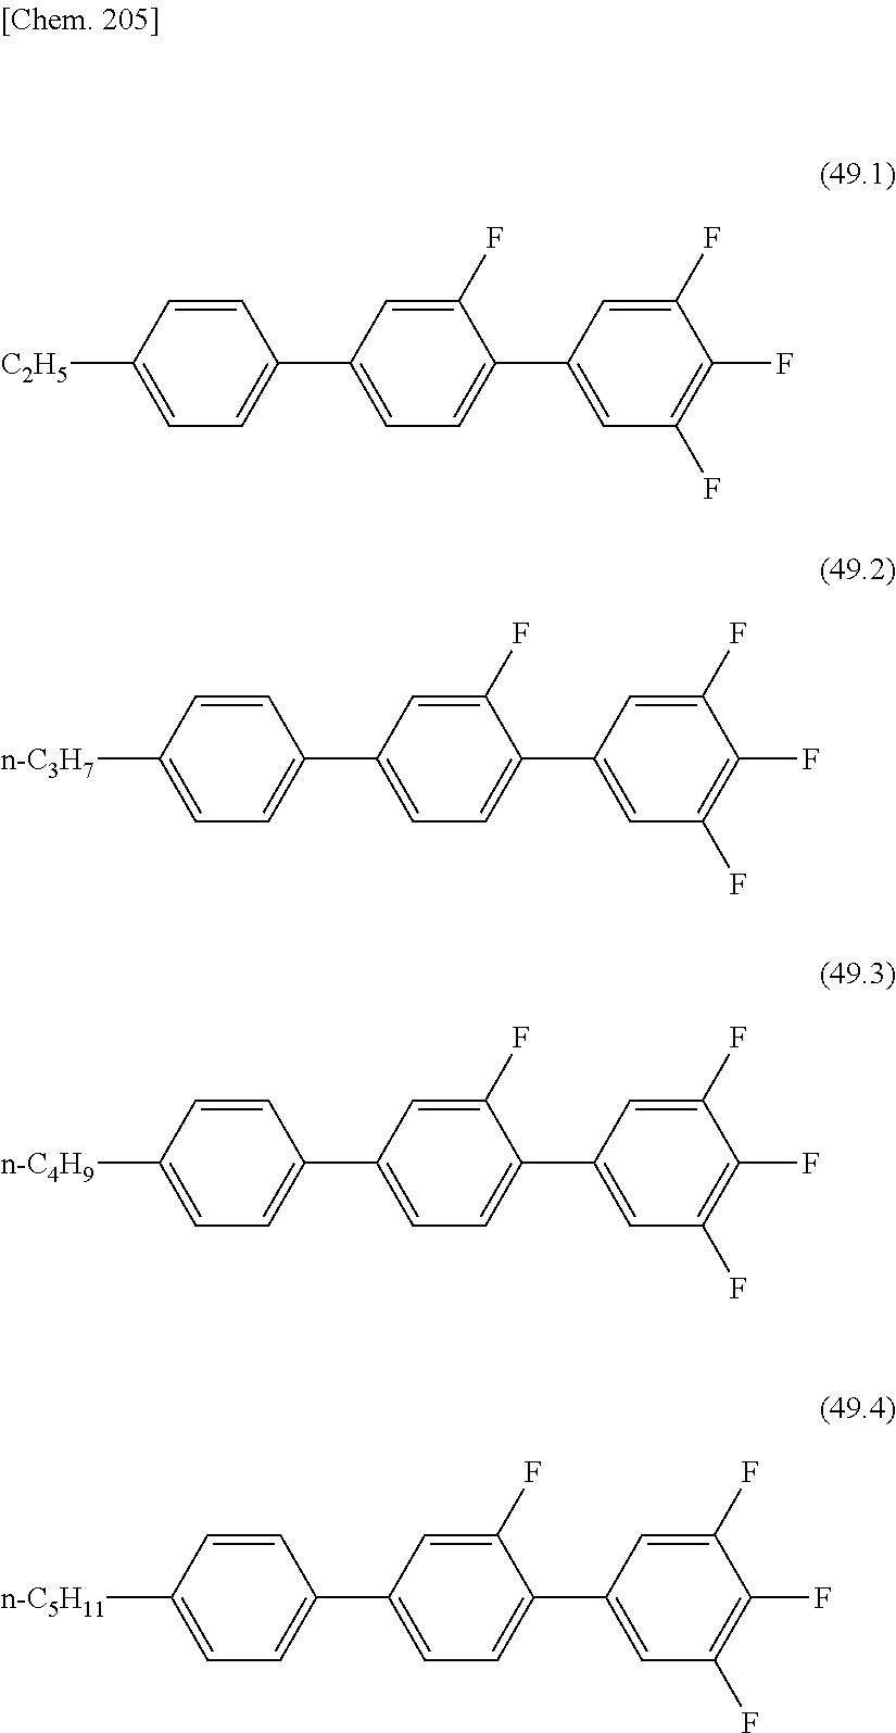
C1=CC([C2H5])=CC=C1C1=CC=C(C2=CC(F)=C(F)C(F)=C2)C(F)=C1.C1=CC([n-C3H7])=CC=C1C1=CC=C(C2=CC(F)=C(F)C(F)=C2)C(F)=C1.C1=CC([n-C4H9])=CC=C1C1=CC=C(C2=CC(F)=C(F)C(F)=C2)C(F)=C1.C1=CC([n-C5H11])=CC=C1C1=CC=C(C2=CC(F)=C(F)C(F)=C2)C(F)=C1
